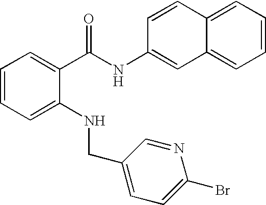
C1=C(NCC2=CC=C(Br)N=C2)C(C(NC2=CC3=CC=CC=C3C=C2)=O)=CC=C1
